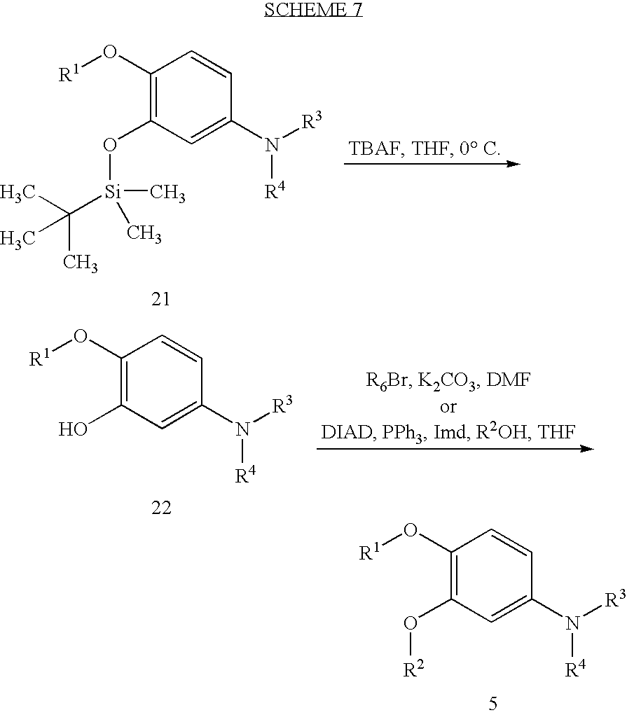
C1(O[R1])=C(O[Si](C(C)(C)C)(C)C)C=C(N([R3])[R4])C=C1.C1(O[R1])=C(O[R2])C=C(N([R3])[R4])C=C1.C1(O[R1])=C(O)C=C(N([R3])[R4])C=C1
